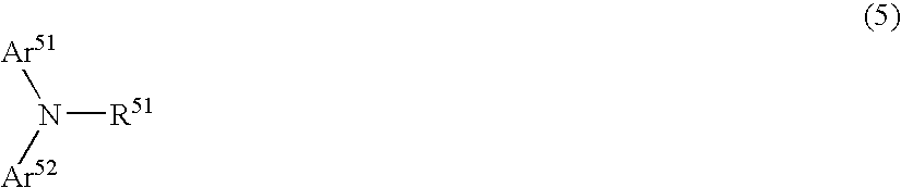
N([R51])([Ar51])[Ar52]
